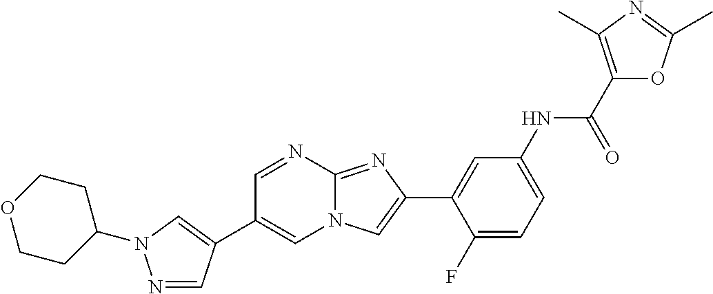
C1=NC2=NC(C3=CC(NC(C4=C(C)N=C(C)O4)=O)=CC=C3F)=CN2C=C1C1=CN(C2CCOCC2)N=C1
